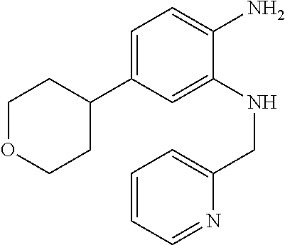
C1=C(C2CCOCC2)C=C(NCC2=CC=CC=N2)C(N)=C1
